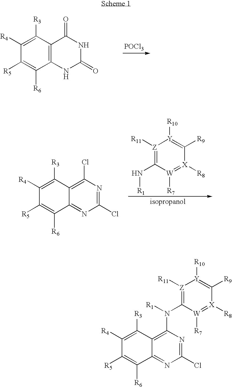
[POCl3].C12=C(C([R3])=C([R4])C([R5])=C1[R6])C(=O)NC(=O)N2.C12=NC(Cl)=NC(Cl)=C1C([R3])=C([R4])C([R5])=C2[R6].[Z]1([R11])=C(N[R1])[W]([R7])=[X]([R8])C([R9])=[Y]1[R10].C12=NC(Cl)=NC(N(C3=[Z]([R11])[Y]([R10])=C([R9])[X]([R8])=[W]3[R7])[R1])=C1C([R3])=C([R4])C([R5])=C2[R6]
